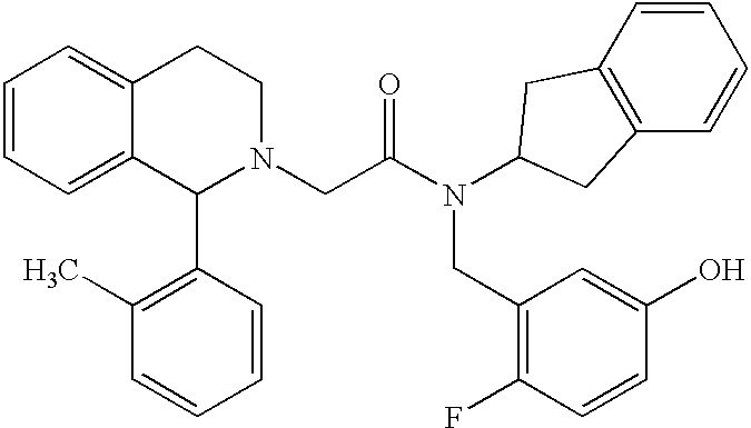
C1=CC=C2C(=C1)CCN(CC(N(C1CC3=C(C=CC=C3)C1)CC1=C(F)C=CC(O)=C1)=O)C2C1=C(C)C=CC=C1
